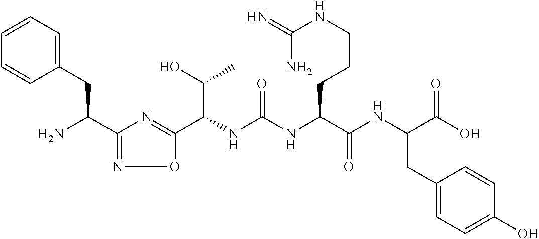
C(NC(NC(C(NC(C(O)=O)CC1=CC=C(O)C=C1)=O)CCCNC(N)=N)=O)(C1=NC(C(N)CC2=CC=CC=C2)=NO1)C(O)C
